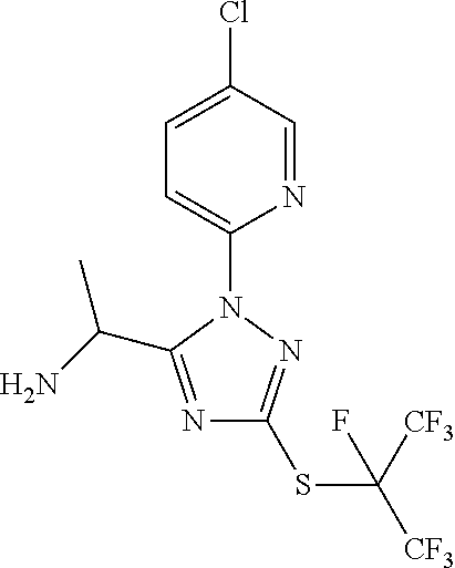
N1=C(C(N)C)N(C2=CC=C(Cl)C=N2)N=C1SC([CF3])([CF3])F
